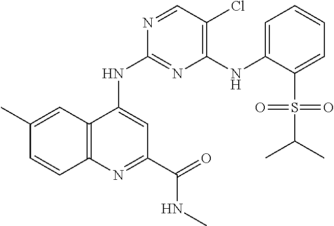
C12=C(N=C(C(=O)NC)C=C1NC1=NC(NC3=CC=CC=C3S(C(C)C)(=O)=O)=C(Cl)C=N1)C=CC(C)=C2
